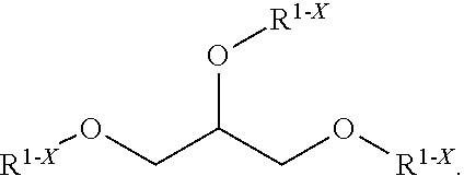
[R1-X]OCC(CO[R1-X])O[R1-X]
